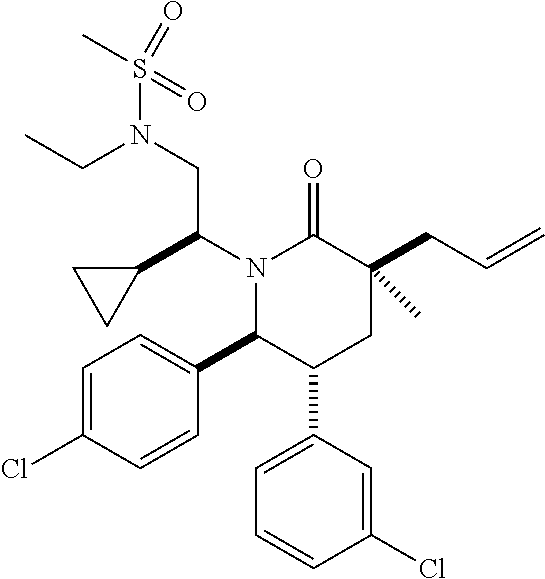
C1=C(Cl)C=CC(C2C(C3=CC=CC(Cl)=C3)CC(CC=C)(C)C(=O)N2C(C2CC2)CN(S(=O)(=O)C)CC)=C1
